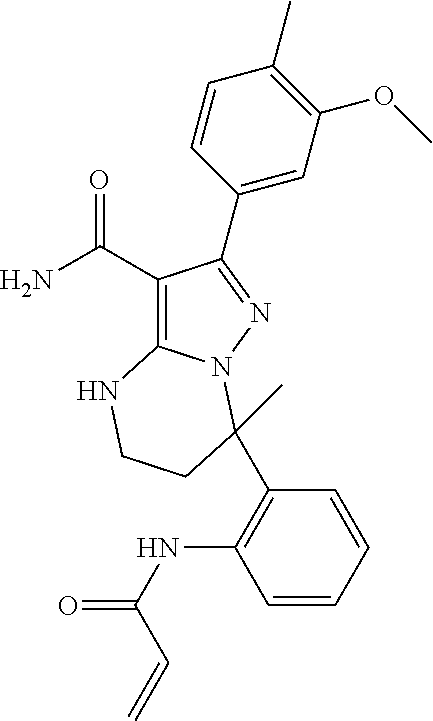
C1(C(=O)N)=C2N(N=C1C1=CC(OC)=C(C)C=C1)C(C1=C(NC(=O)C=C)C=CC=C1)(C)CCN2
